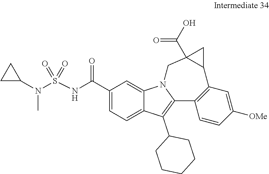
C1(C(NS(N(C2CC2)C)(=O)=O)=O)=CC=C2C(=C1)N1C(=C2C2CCCCC2)C2=C(C=C([OMe])C=C2)C2CC2(C(O)=O)C1
